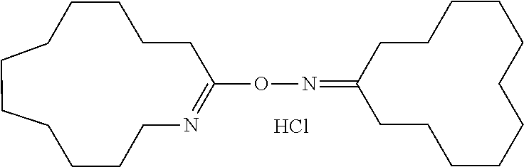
C1CCCCCCCCN=C(ON=C2CCCCCCCCCCC2)CC1.Cl
